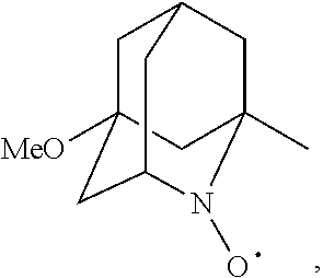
C1C2([MeO])CC3N(O)C(C)(CC1C3)C2
